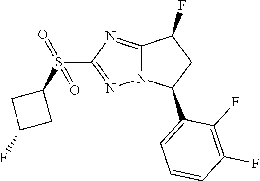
C12=NC(S(C3CC(F)C3)(=O)=O)=NN1C(C1=CC=CC(F)=C1F)CC2F
